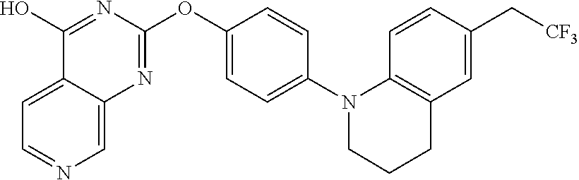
C12=CC=NC=C1N=C(OC1=CC=C(N3C4=C(C=C(C[CF3])C=C4)CCC3)C=C1)N=C2O
